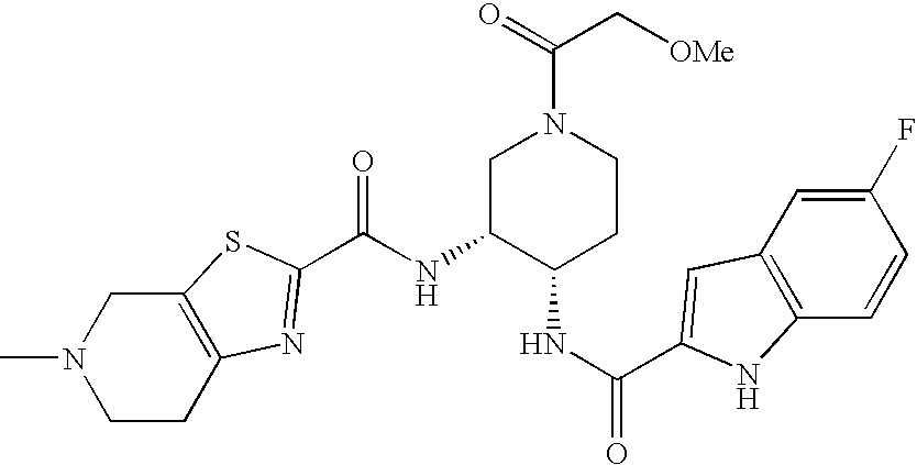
C12=C(CCN(C)C1)N=C(C(NC1C(NC(=O)C3=CC4=C(C=CC(F)=C4)N3)CCN(C(=O)C[OMe])C1)=O)S2
